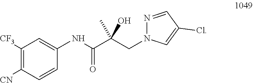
C1([CF3])=C([CN])C=CC(NC(C(CN2N=CC(Cl)=C2)(C)O)=O)=C1
